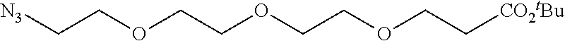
C(COCCOCCOCC[CO2tBu])[N3]
